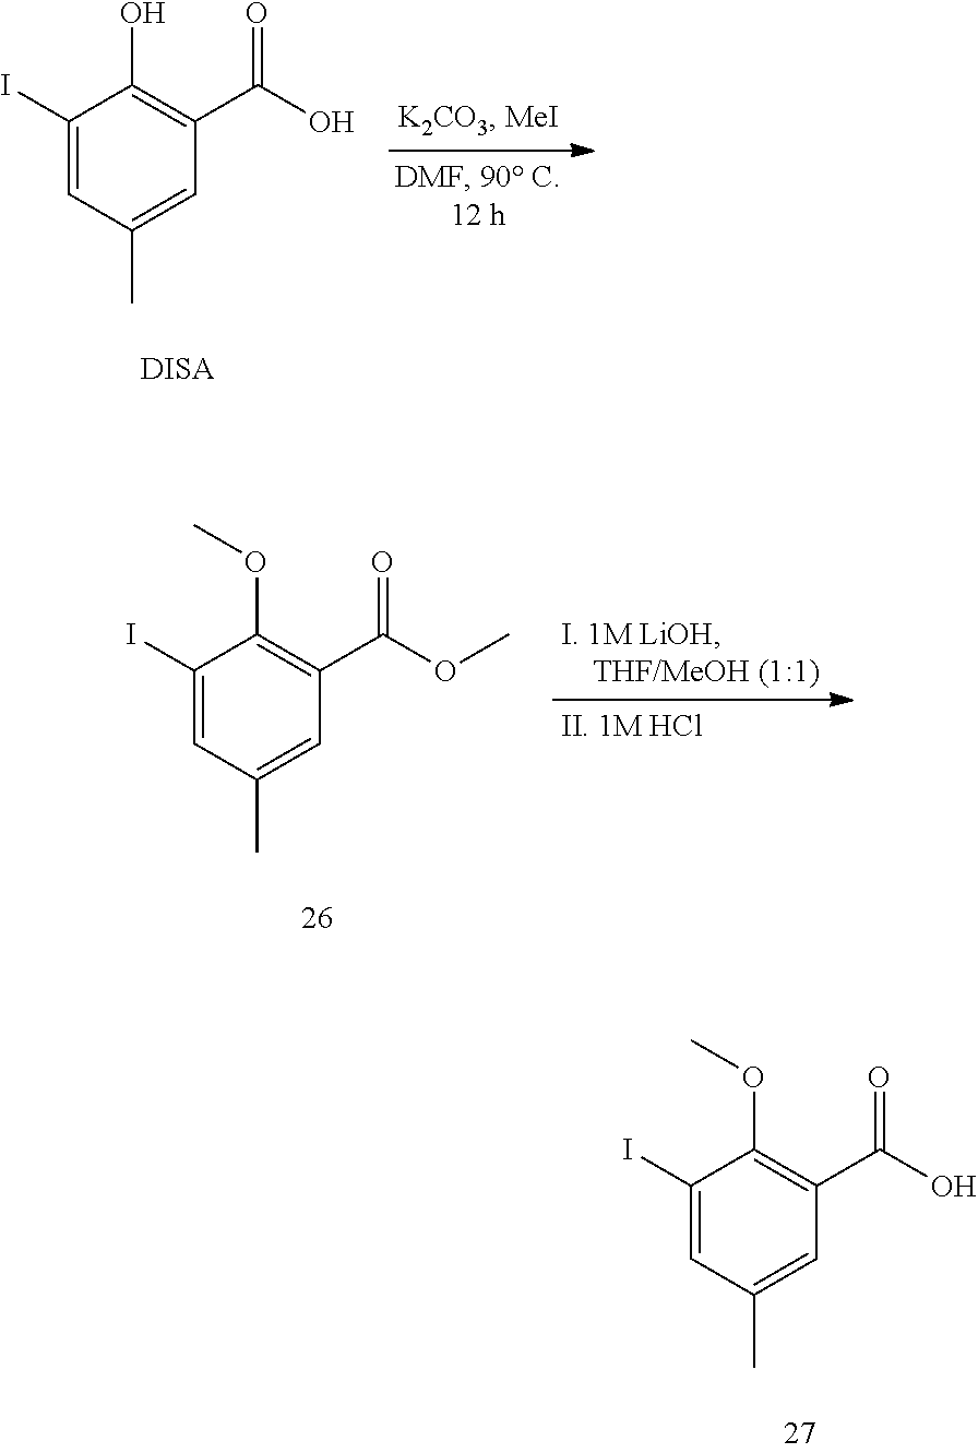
C1(I)=CC(C)=CC(C(O)=O)=C1O.C1(I)=CC(C)=CC(C(OC)=O)=C1OC.C1(I)=CC(C)=CC(C(O)=O)=C1OC
